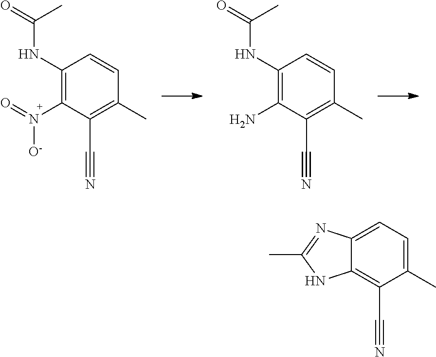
C1(NC(C)=O)=C(N([O-])=O)C(C#N)=C(C)C=C1.C1(NC(C)=O)=C(N)C(C#N)=C(C)C=C1.C12=CC=C(C)C(C#N)=C1NC(C)=N2
